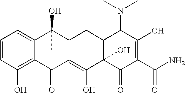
C1=CC(O)=C2C(=C1)C(O)(C)C1C(=C(O)C3(O)C(C1)C(N(C)C)C(O)=C(C(N)=O)C3=O)C2=O
